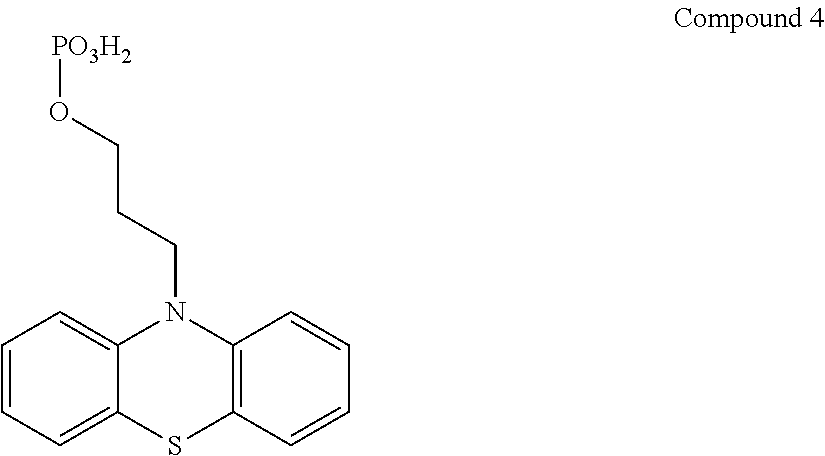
C1=CC=C2C(=C1)N(CCCO[PO3H2])C1=C(S2)C=CC=C1
